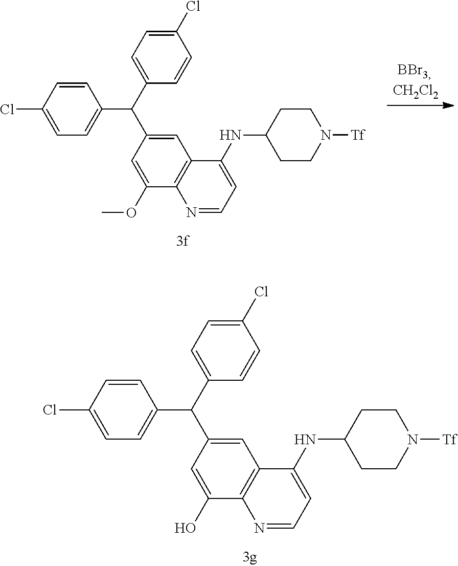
C1(Cl)=CC=C(C(C2=CC=C(Cl)C=C2)C2=CC3=C(C(OC)=C2)N=CC=C3NC2CCN([Tf])CC2)C=C1.C1(Cl)=CC=C(C(C2=CC=C(Cl)C=C2)C2=CC3=C(C(O)=C2)N=CC=C3NC2CCN([Tf])CC2)C=C1
